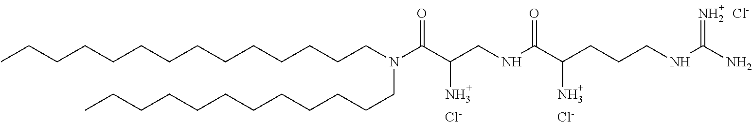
CCCCCCCCCCCCCCN(CCCCCCCCCCCC)C(C(CNC(C(CCCNC(N)=N)N)=O)N)=O.[Cl-].[Cl-].[Cl-]
